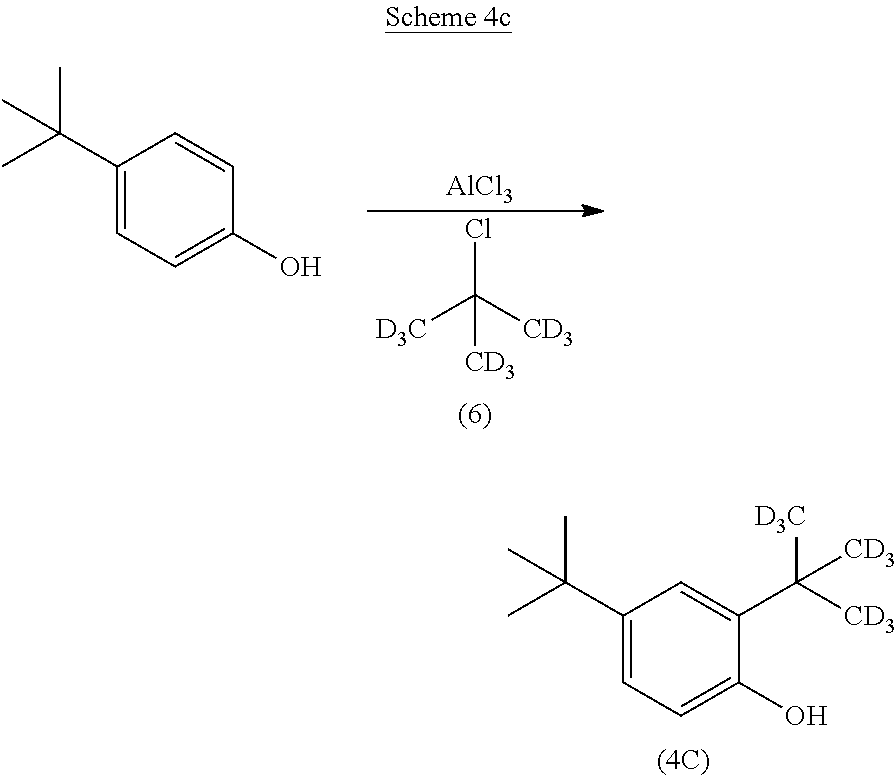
C1(O)=CC=C(C(C)(C)C)C=C1.ClC([D3C])([CD3])[CD3].[AlCl3].C1=C(C([D3C])([CD3])[CD3])C(O)=CC=C1C(C)(C)C
